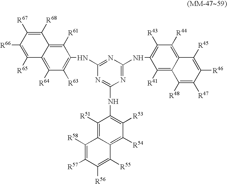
N1=C(NC2=C([R43])C([R44])=C3C(=C2[R41])C([R48])=C([R47])C([R46])=C3[R45])N=C(NC2=C([R63])C([R64])=C3C(=C2[R61])C([R68])=C([R67])C([R66])=C3[R65])N=C1NC1=C([R53])C([R54])=C2C(=C1[R51])C([R58])=C([R57])C([R56])=C2[R55]
